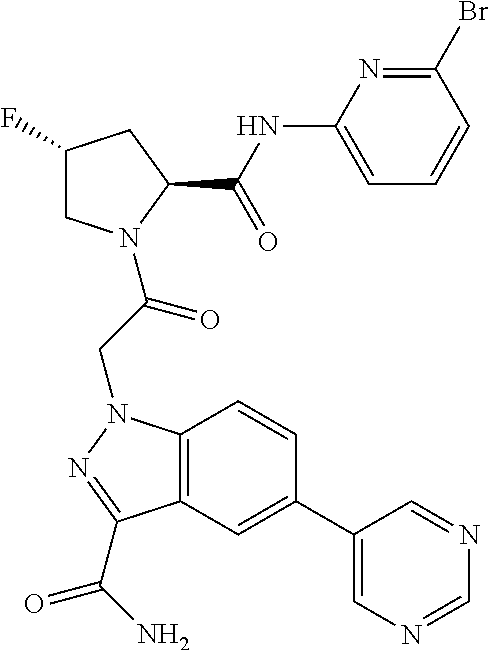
C1(F)CN(C(CN2C3=C(C=C(C4=CN=CN=C4)C=C3)C(C(N)=O)=N2)=O)C(C(NC2=CC=CC(Br)=N2)=O)C1
